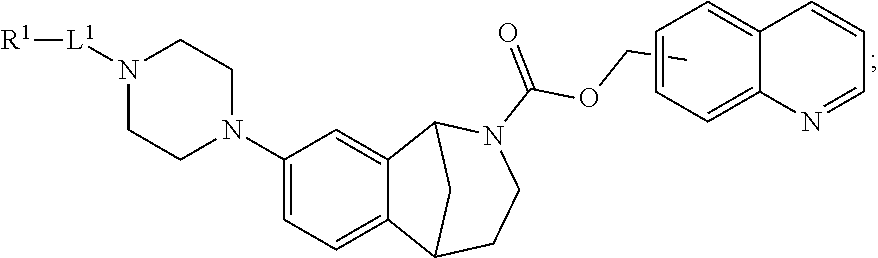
C1(N2CCN([L1][R1])CC2)=CC=C2C(=C1)C1N(C(=O)OCC)CCC2C1.C1=CC=C2C(=C1)C=CC=N2
